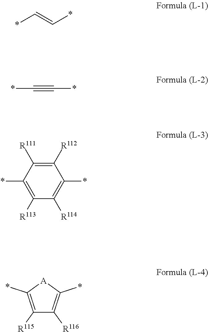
*C#C*.*C=C*.C1([R112])=C([R111])C(*)=C([R113])C([R114])=C1*.C1([R115])=C(*)[A]C(*)=C1[R116]
